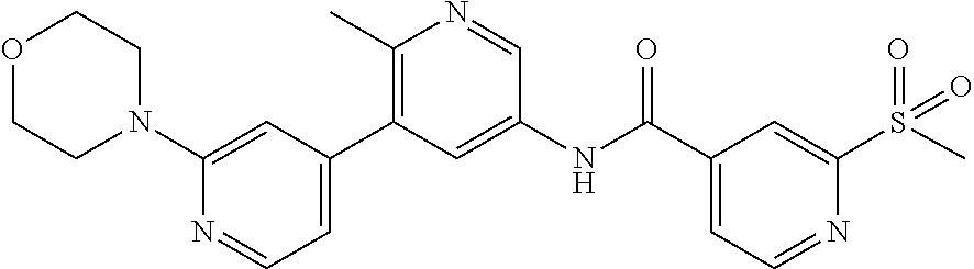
O1CCN(C2=CC(C3=C(C)N=CC(NC(C4=CC=NC(S(C)(=O)=O)=C4)=O)=C3)=CC=N2)CC1
